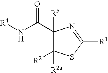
[R4]NC(C1([R5])C([R2a])([R2])SC([R1])=N1)=O
